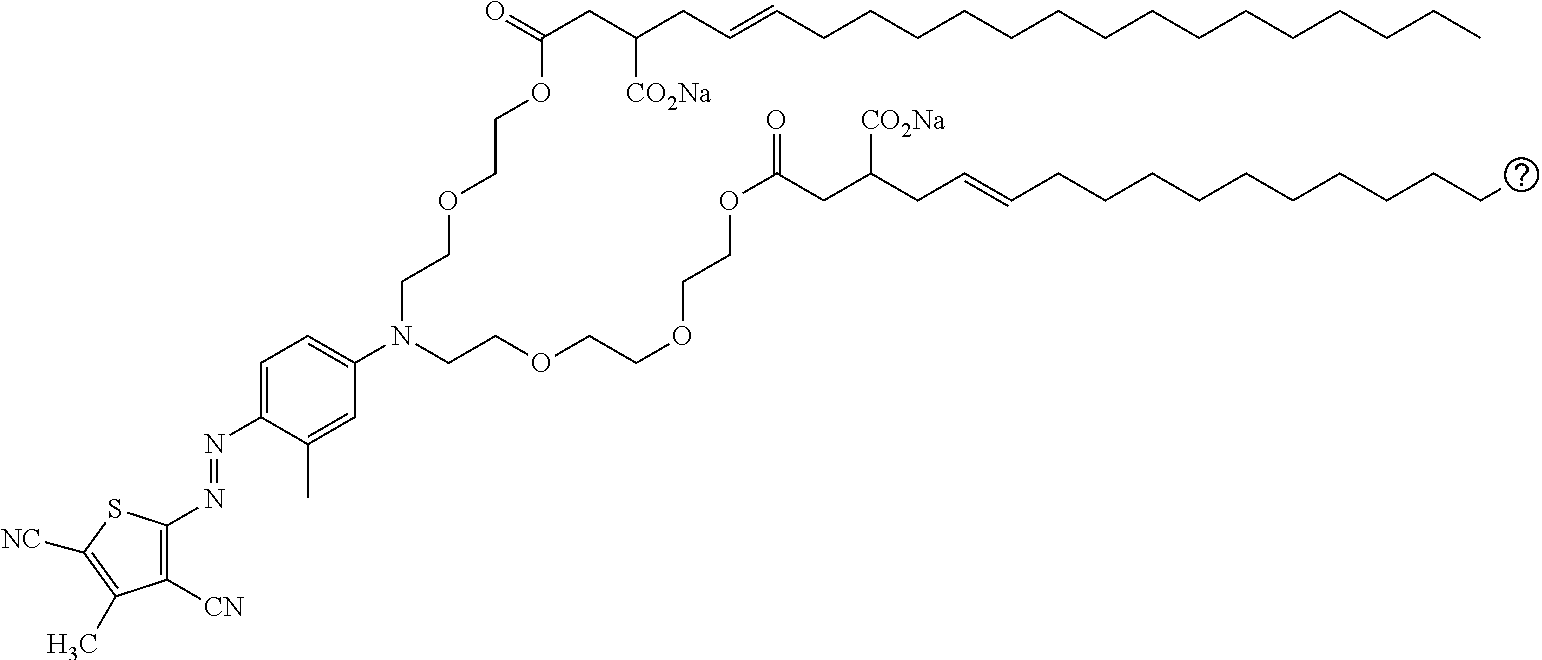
O(CCOCCN(C1=CC=C(N=NC2=C([CN])C(C)=C([NC])S2)C(C)=C1)CCOCCOCCOC(=O)CC(CC=CCCCCCCCCCCC)[CO2Na])C(=O)CC(CC=CCCCCCCCCCCCCCCC)[CO2Na]
